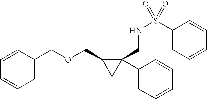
C1=C(COCC2CC2(CNS(=O)(C2=CC=CC=C2)=O)C2=CC=CC=C2)C=CC=C1
